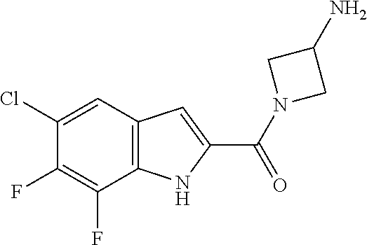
C12=C(C=C(Cl)C(F)=C1F)C=C(C(=O)N1CC(N)C1)N2
